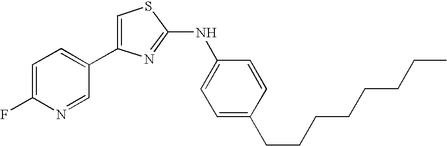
C1=C(C2=CC=C(F)N=C2)N=C(NC2=CC=C(CCCCCCCC)C=C2)S1
